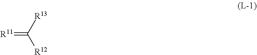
[R11]=C([R13])[R12]
